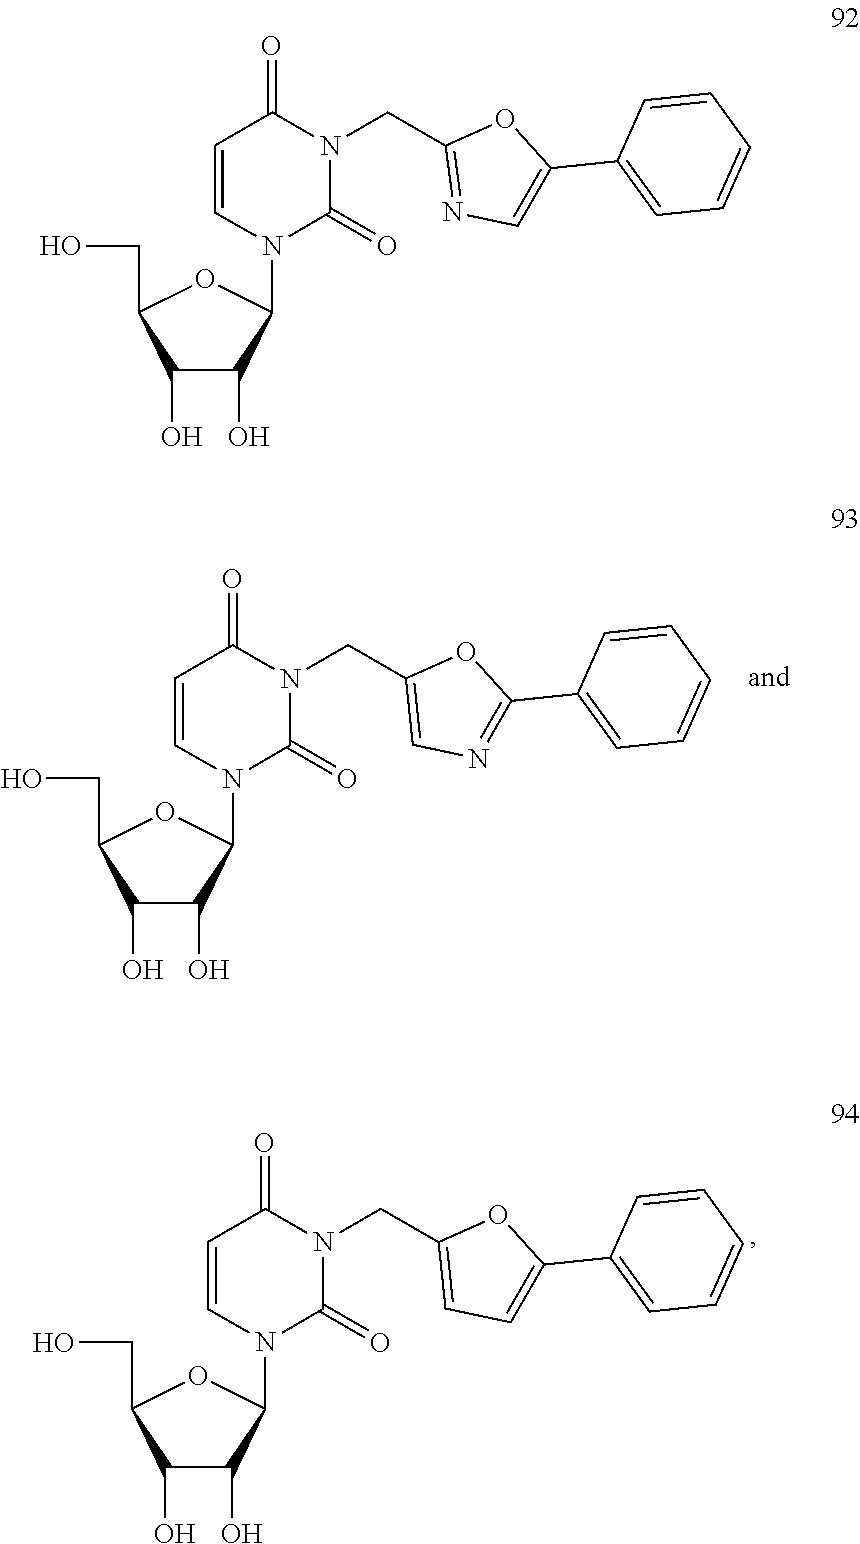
C(C1C(O)C(O)C(N2C(=O)N(CC3=NC=C(C4=CC=CC=C4)O3)C(=O)C=C2)O1)O.C(C1C(O)C(O)C(N2C(=O)N(CC3=CN=C(C4=CC=CC=C4)O3)C(=O)C=C2)O1)O.C(C1C(O)C(O)C(N2C(=O)N(CC3=CC=C(C4=CC=CC=C4)O3)C(=O)C=C2)O1)O
